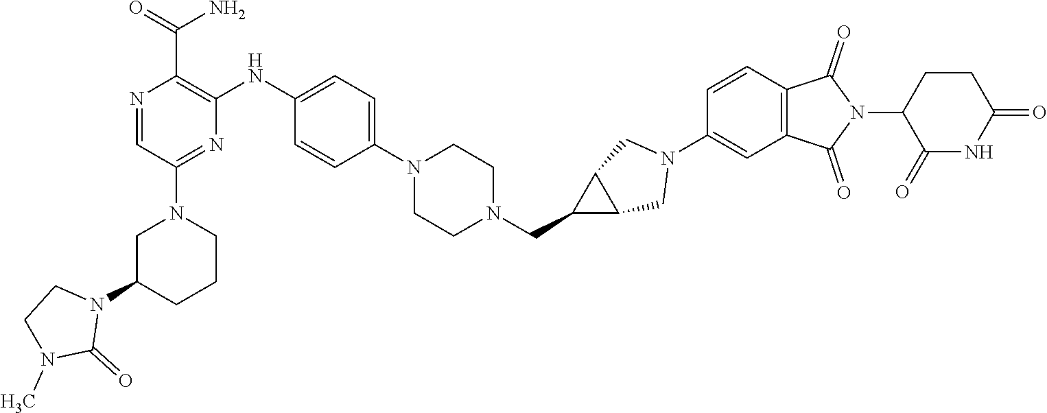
C1C(N2CCN(C)C2=O)CCCN1C1=NC(NC2=CC=C(N3CCN(CC4C5C4CN(C4=CC6=C(C=C4)C(=O)N(C4CCC(=O)NC4=O)C6=O)C5)CC3)C=C2)=C(C(N)=O)N=C1
